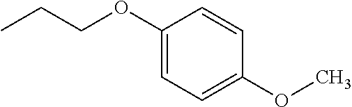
C1(OCCC)=CC=C(OC)C=C1
